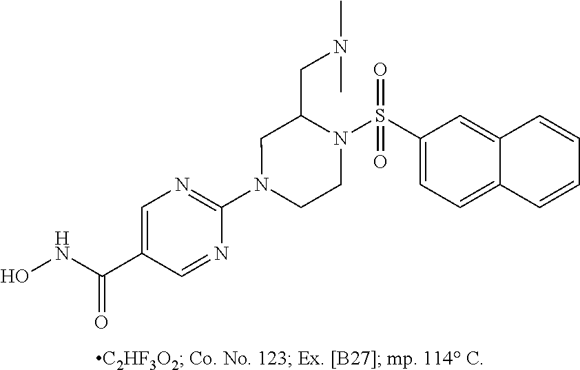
N1(C2=NC=C(C(NO)=O)C=N2)CCN(S(C2=CC=C3C(=C2)C=CC=C3)(=O)=O)C(CN(C)C)C1
